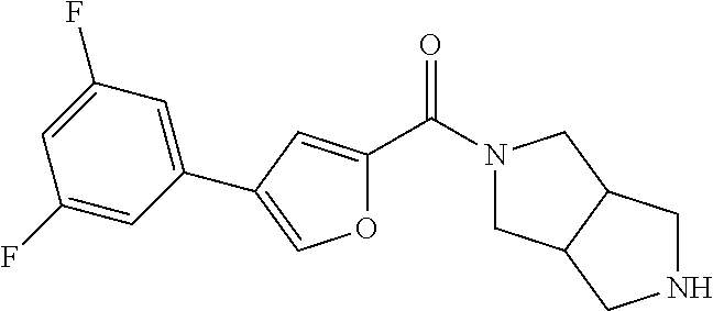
N1(C(C2=CC(C3=CC(F)=CC(F)=C3)=CO2)=O)CC2C(C1)CNC2
